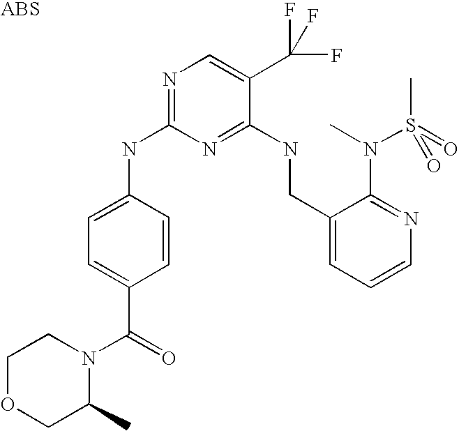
C1(CNC2=NC(NC3=CC=C(C(=O)N4CCOCC4C)C=C3)=NC=C2C(F)(F)F)=CC=CN=C1N(C)S(C)(=O)=O
